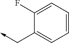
C1(F)=CC=CC=C1C->C
